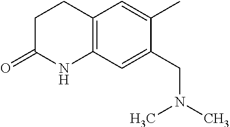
C1C(=O)NC2=C(C1)C=C(C)C(CN(C)C)=C2
